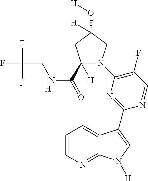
C1=CN=C2C(=C1)C(C1=NC(N3C(C(=O)NCC(F)(F)F)([H])CC(O[H])([H])C3)=C(F)C=N1)=CN2[H].[H]
